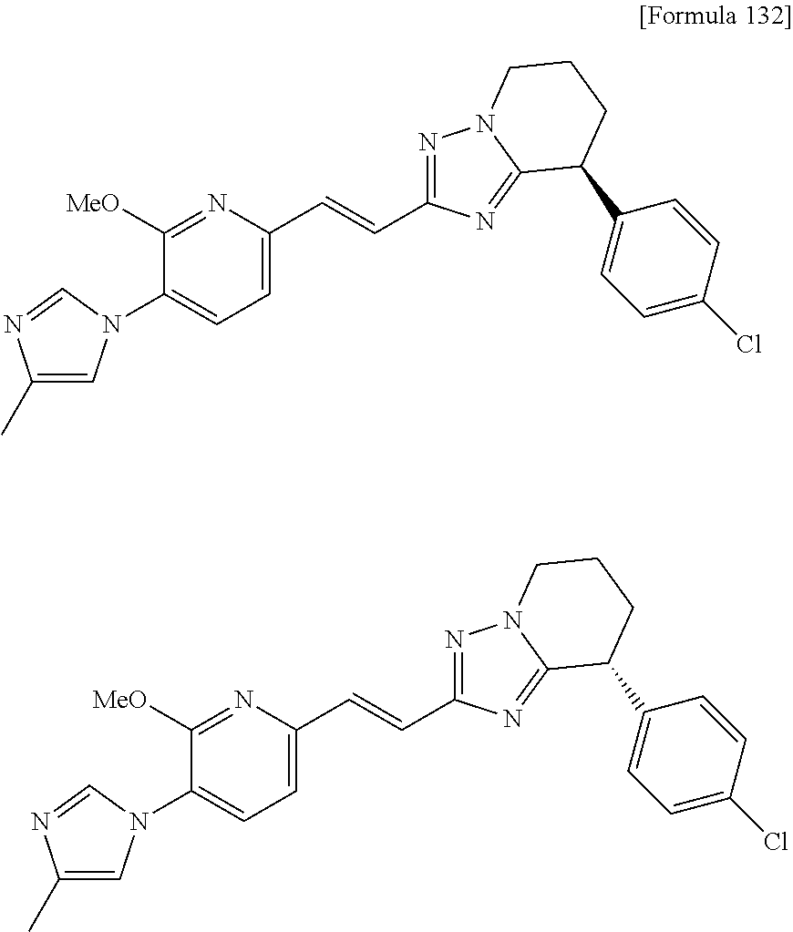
C1(C)=CN(C2=CC=C(C=CC3=NN4C(=N3)C(C3=CC=C(Cl)C=C3)CCC4)N=C2[MeO])C=N1.C1(C)=CN(C2=CC=C(C=CC3=NN4C(=N3)C(C3=CC=C(Cl)C=C3)CCC4)N=C2[MeO])C=N1
